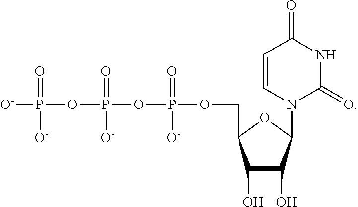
[O-]P(=O)([O-])OP(OP(OCC1C(O)C(O)C(N2C=CC(=O)NC2=O)O1)(=O)[O-])(=O)[O-]
